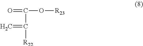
O=C(O[R23])C(=C)[R22]
